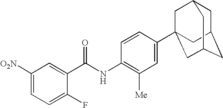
C1([O2N])=CC=C(F)C(C(NC2=C([Me])C=C(C34CC5CC(CC(C3)C5)C4)C=C2)=O)=C1
